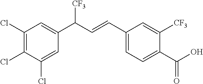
C1(Cl)=C(Cl)C(Cl)=CC(C(C=CC2=CC=C(C(=O)O)C([CF3])=C2)[CF3])=C1
